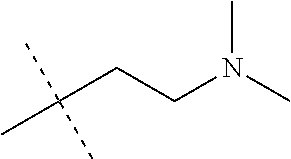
C(C(C)(C)C)CN(C)C
